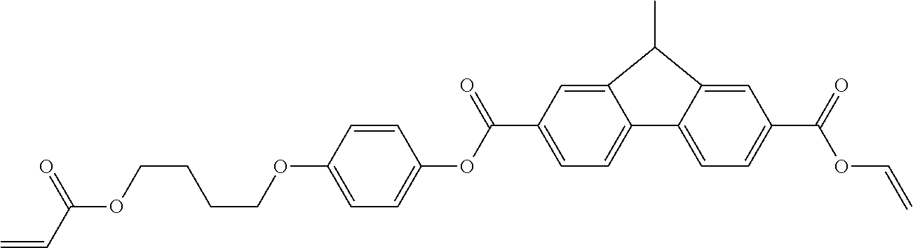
C(C1=CC=C2C3=CC=C(C(OC=C)=O)C=C3C(C)C2=C1)(OC1=CC=C(OCCCCOC(C=C)=O)C=C1)=O
